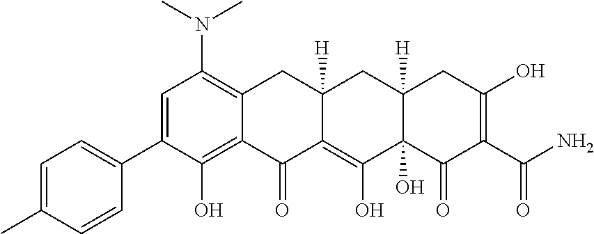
C1=C(C2=CC=C(C)C=C2)C(O)=C2C(=C1N(C)C)CC1([H])C(=C(O)C3(O)C([H])(C1)CC(O)=C(C(N)=O)C3=O)C2=O
